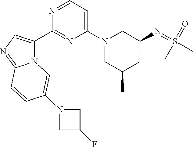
N12C(C3=NC(N4CC(C)CC(N=S(C)(=O)C)C4)=CC=N3)=CN=C1C=CC(N1CC(F)C1)=C2
